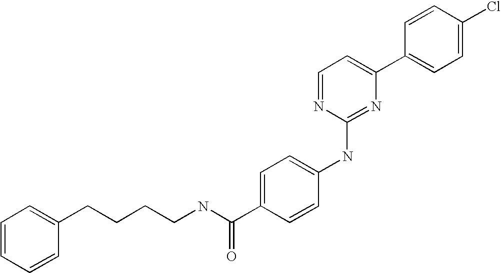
C1=CC(C2=CC=NC(NC3=CC=C(C(NCCCCC4=CC=CC=C4)=O)C=C3)=N2)=CC=C1Cl
